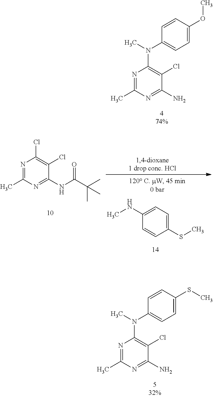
N1=C(C)N=C(N)C(Cl)=C1N(C)C1=CC=C(OC)C=C1.C1(NC)=CC=C(SC)C=C1.N1=C(C)N=C(NC(C(C)(C)C)=O)C(Cl)=C1Cl.N1=C(C)N=C(N)C(Cl)=C1N(C)C1=CC=C(SC)C=C1
